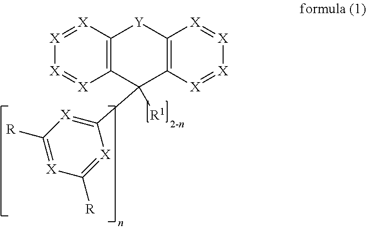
C12=C([X]=[X][X]=[X]1)[Y]C1=C(C2(C2=[X]C([R])=[X]C([R])=[X]2)[R1])[X]=[X][X]=[X]1
